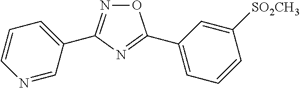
O1N=C(C2=CC=CN=C2)N=C1C1=CC=CC([SO2CH3])=C1
